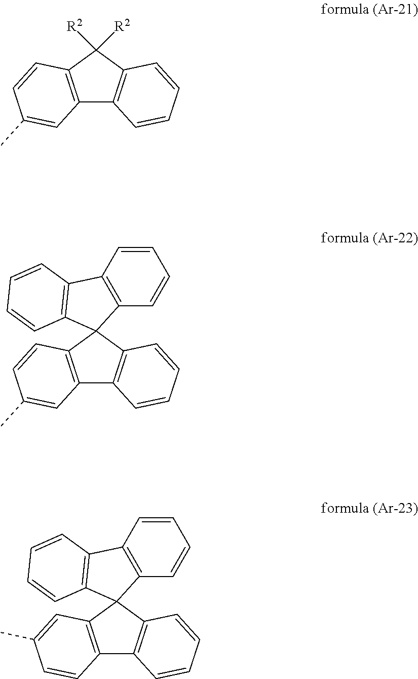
C12=C(C([R2])([R2])C3=C1C=CC=C3)C=CC(C)=C2.C12=C(C=CC(C)=C1)C1(C3=C2C=CC=C3)C2=C(C=CC=C2)C2=C1C=CC=C2.C12=C(C=C(C)C=C1)C1(C3=C2C=CC=C3)C2=C(C=CC=C2)C2=C1C=CC=C2
